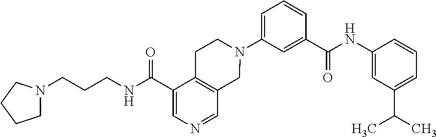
C1(N2CCC3=C(C2)C=NC=C3C(NCCCN2CCCC2)=O)=CC=CC(C(NC2=CC(C(C)C)=CC=C2)=O)=C1
